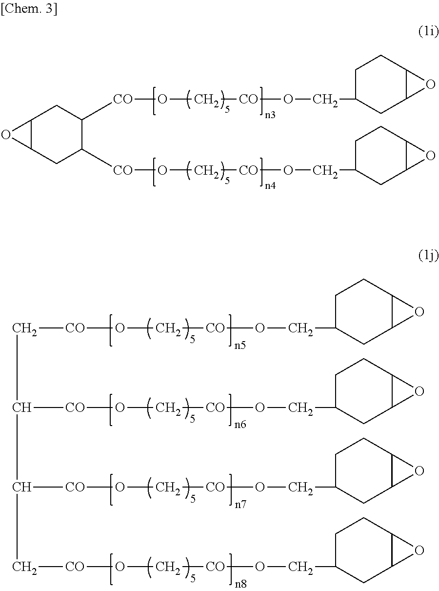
C12C(CC([CO]OC[CO]OCC3CC4C(CC3)O4)C([CO]OC[CO]OCC3CC4C(CC3)O4)C1)O2.O(C[CO]OCC1CC2C(CC1)O2)[CO]CC([CO]OC[CO]OCC1CC2C(CC1)O2)C(C[CO]OC[CO]OCC1CC2C(CC1)O2)[CO]OC[CO]OCC1CC2C(CC1)O2
